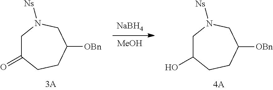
[NaBH4].[MeOH].C1C(=O)CCC([OBn])CN1[Ns].C1C(O)CCC([OBn])CN1[Ns]
